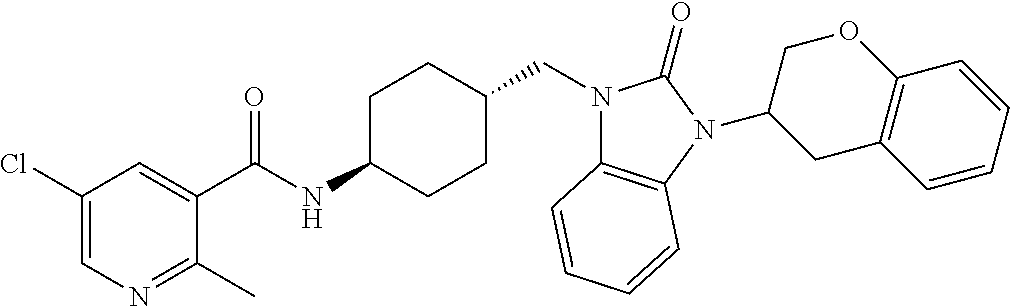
C1(Cl)=CN=C(C)C(C(NC2CCC(CN3C4=C(N(C5CC6=C(OC5)C=CC=C6)C3=O)C=CC=C4)CC2)=O)=C1
